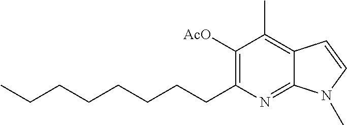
C1(CCCCCCCC)=C([AcO])C(C)=C2C(=N1)N(C)C=C2
